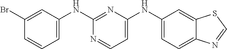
BrC1=CC(NC2=NC(NC3=CC=C4C(=C3)SC=N4)=CC=N2)=CC=C1
